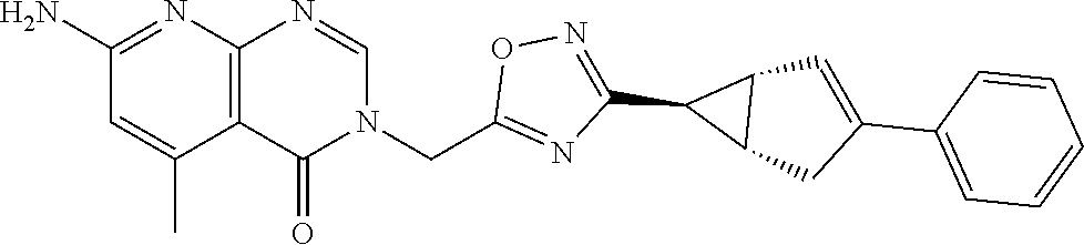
C12=C(N=CN(CC3=NC(C4C5C4C=C(C4=CC=CC=C4)C5)=NO3)C1=O)N=C(N)C=C2C
